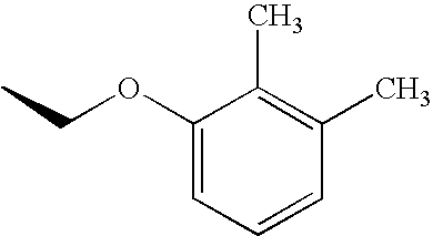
CCOC1=CC=CC(C)=C1C
